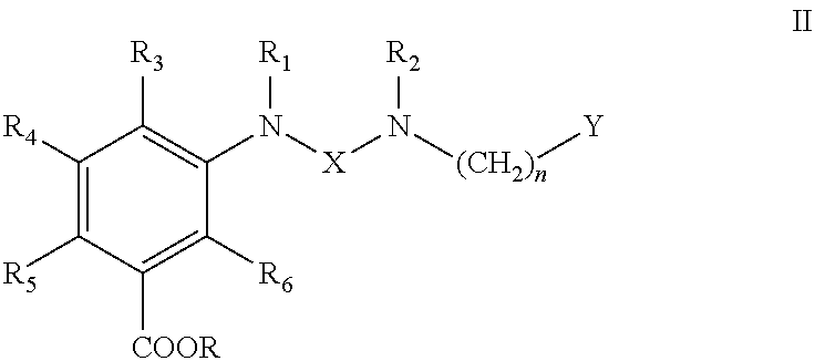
C1([R4])=C([R5])C([COOR])=C([R6])C(N([X]N([(CH2)n][Y])[R2])[R1])=C1[R3]
